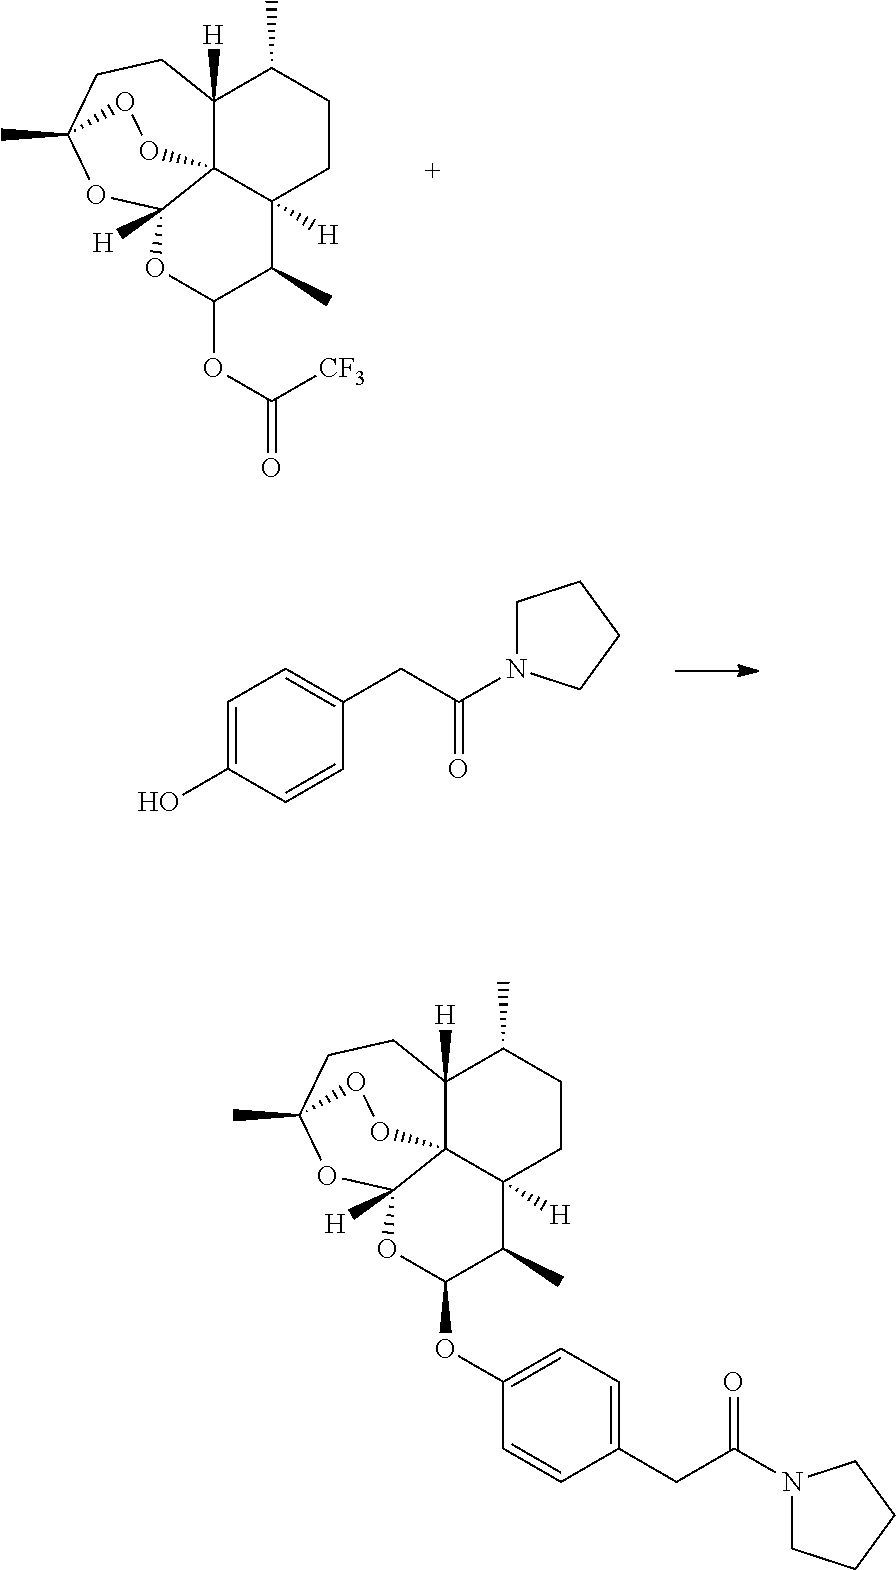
C12([H])C34C([H])(CCC1C)C(C)C(OC([CF3])=O)OC3([H])OC(C)(CC2)OO4.C1=C(O)C=CC(CC(=O)N2CCCC2)=C1.C12([H])C34C([H])(CCC1C)C(C)C(OC1=CC=C(CC(N5CCCC5)=O)C=C1)OC3([H])OC(C)(CC2)OO4
